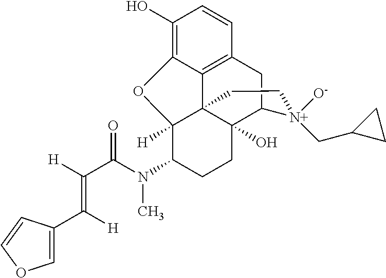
C1(O)=C2C3=C(C=C1)CC1C4(O)C3(C([H])(C(N(C)C(=O)C(=C([H])C3=COC=C3)[H])CC4)O2)CC[N+]1([O-])CC1CC1
